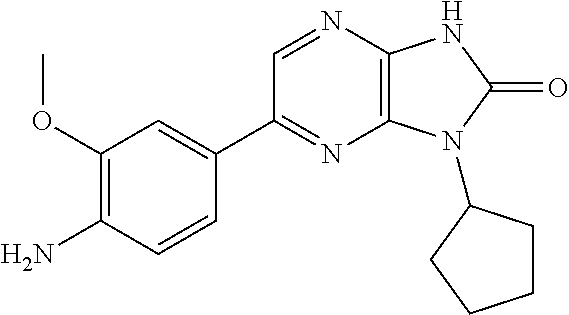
C1(OC)=C(N)C=CC(C2=NC3=C(N=C2)NC(=O)N3C2CCCC2)=C1
